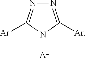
N1=C([Ar])N([Ar])C([Ar])=N1
